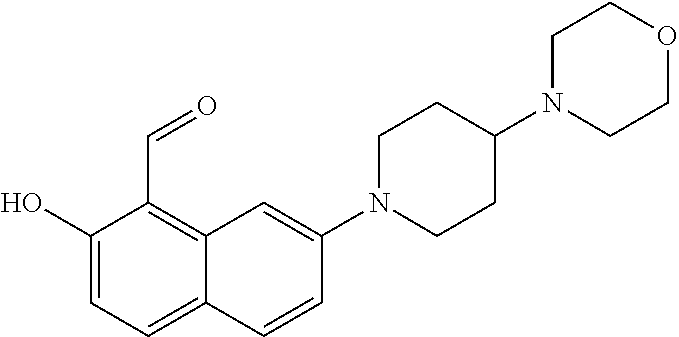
C1(O)=CC=C2C(=C1C=O)C=C(N1CCC(N3CCOCC3)CC1)C=C2
